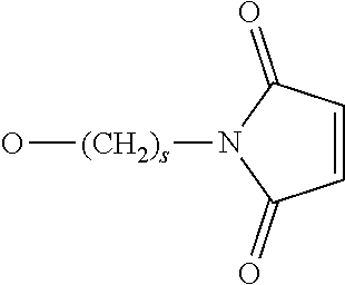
O[(CH2)s]N1C(=O)C=CC1=O
